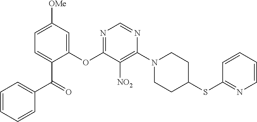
C1(OC2=NC=NC(N3CCC(SC4=NC=CC=C4)CC3)=C2[NO2])=CC([OMe])=CC=C1C(C1=CC=CC=C1)=O
